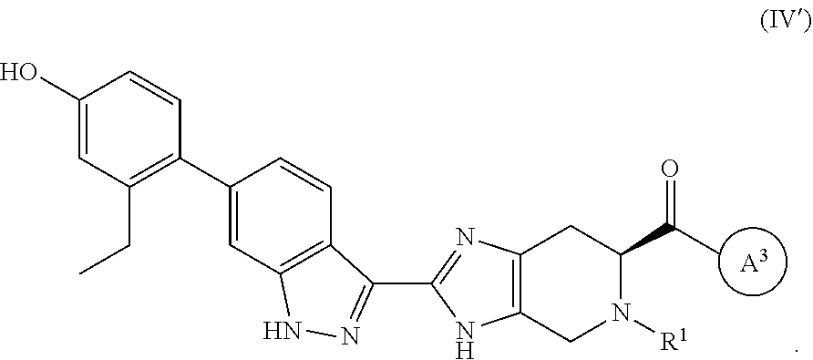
C1(O)=CC(CC)=C(C2=CC3=C(C=C2)C(C2=NC4=C(CN([R1])C(C(C)=O)C4)N2)=NN3)C=C1.[A3]
